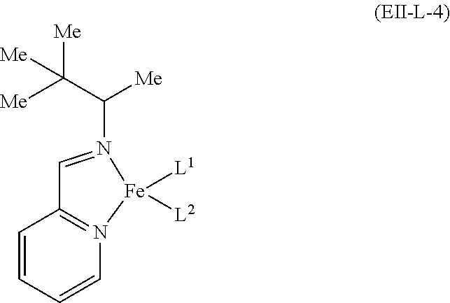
C1=N(C(C([Me])([Me])[Me])[Me])[Fe]([L1])([L2])N2=C1C=CC=C2
